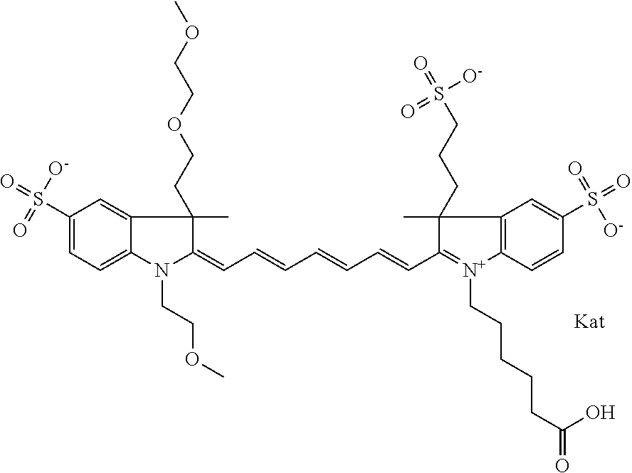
N1(CCOC)C(=CC=CC=CC=CC2=[N+](CCCCCC(=O)O)C3=C(C2(C)CCCS(=O)(=O)[O-])C=C(S(=O)(=O)[O-])C=C3)C(C)(CCOCCOC)C2=CC(S(=O)(=O)[O-])=CC=C12
